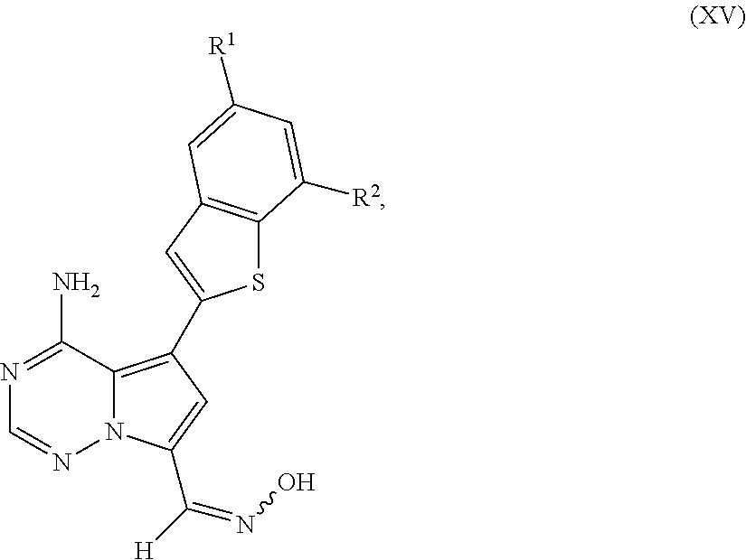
N1=C(N)C2=C(C3=CC4=C(S3)C([R2])=CC([R1])=C4)C=C(C(=NO)[H])N2N=C1
